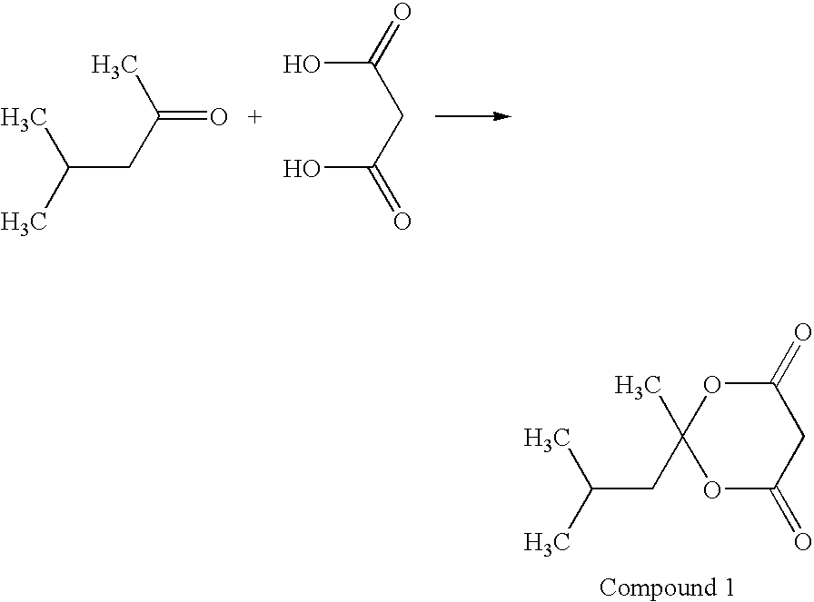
C(CC(=O)C)(C)C.OC(CC(O)=O)=O.O1C(=O)CC(=O)OC1(C)CC(C)C
